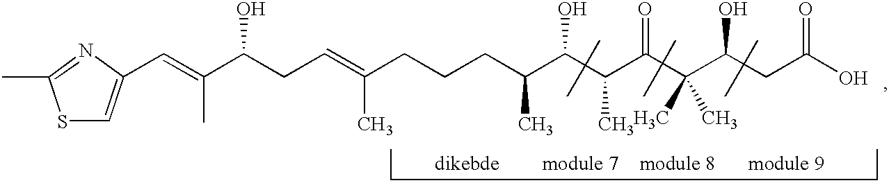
CC1=NC(C=C(C(CC=C(CCCC(C(C(C(C(C(CC(O)=O)O)(C)C)=O)C)O)C)C)O)C)=CS1
